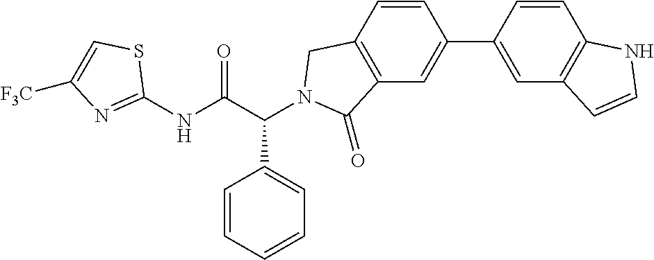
C1(NC(C(C2=CC=CC=C2)N2CC3=C(C=C(C4=CC5=C(C=C4)NC=C5)C=C3)C2=O)=O)=NC([F3C])=CS1
